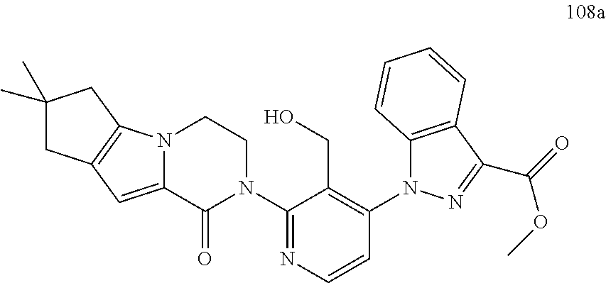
C12=CC3=C(N1CCN(C1=NC=CC(N4C5=C(C(C(OC)=O)=N4)C=CC=C5)=C1CO)C2=O)CC(C)(C)C3
